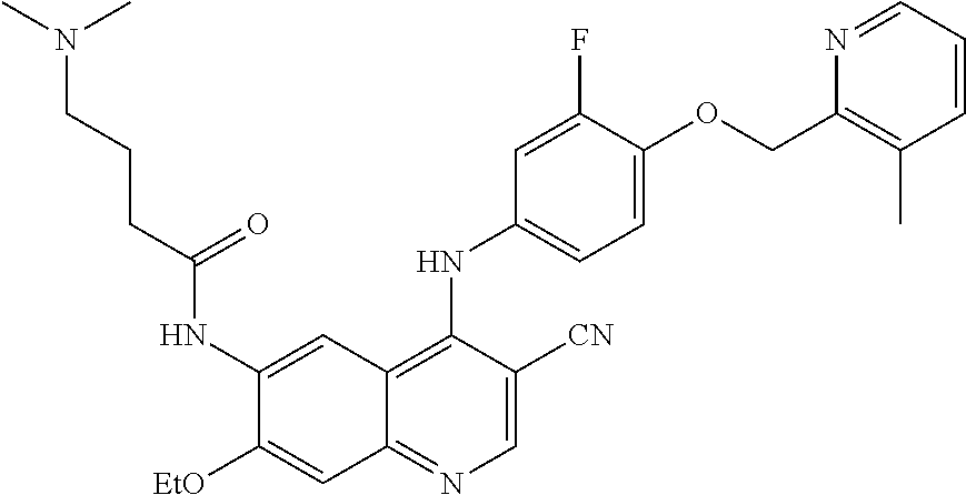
C1=C([CN])C(NC2=CC=C(OCC3=C(C)C=CC=N3)C(F)=C2)=C2C(=N1)C=C([EtO])C(NC(CCCN(C)C)=O)=C2
